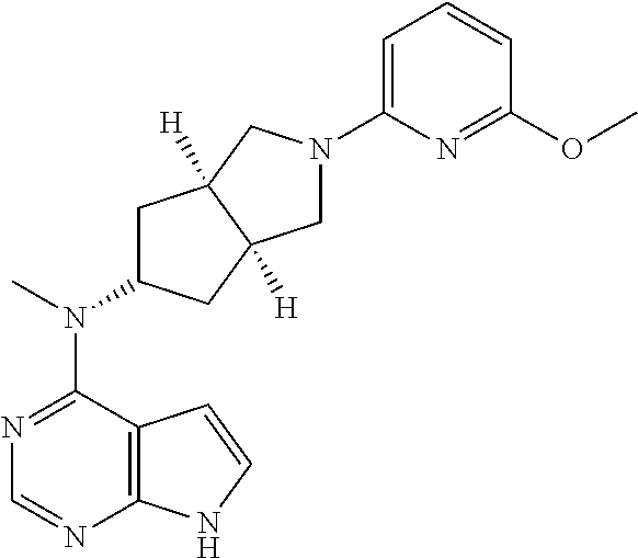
N1=C(N(C)C2CC3([H])C([H])(C2)CN(C2=CC=CC(OC)=N2)C3)C2=C(N=C1)NC=C2
